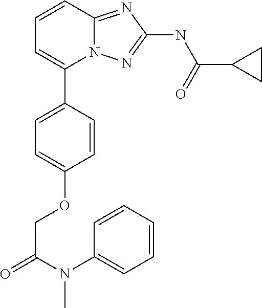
C1=CC2=NC(NC(C3CC3)=O)=NN2C(C2=CC=C(OCC(=O)N(C3=CC=CC=C3)C)C=C2)=C1
